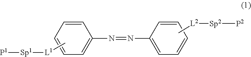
C1=C(N=NC2=CC=CC=C2)C=CC=C1.C[L1][Sp1][P1].C[L2][Sp2][P2]
